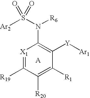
[Ar2]S(N([R6])C1=C([Y][Ar1])C([R1])=C([R20])C([R19])=[X1]1)(=O)=O
